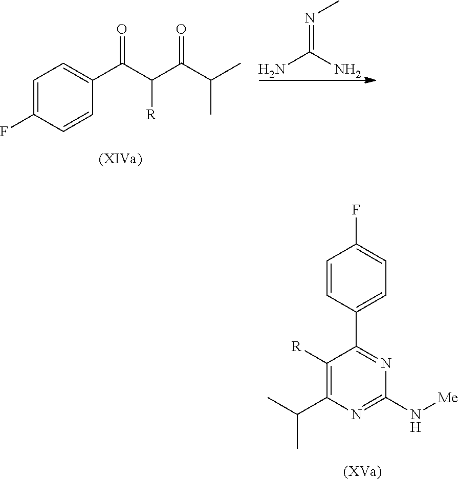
C1=CC(C2=NC(N[Me])=NC(C(C)C)=C2[R])=CC=C1F.NC(N)=NC.C1=C(F)C=CC(C(C(C(C(C)C)=O)[R])=O)=C1
